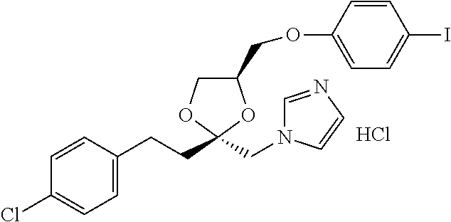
C1=C(CCC2(CN3C=NC=C3)OC(COC3=CC=C(I)C=C3)CO2)C=CC(Cl)=C1.Cl
